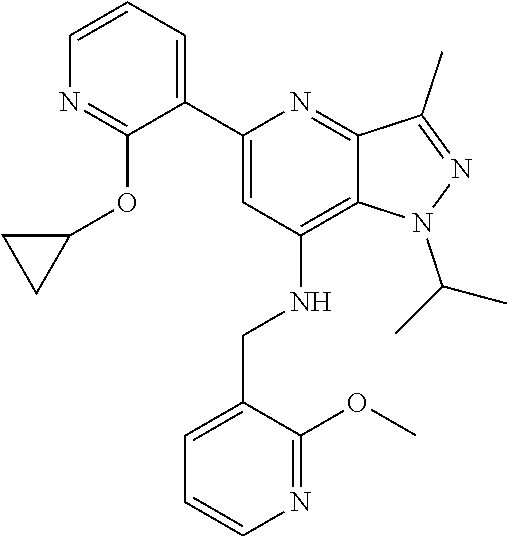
CC(N1C2=C(NCC3=CC=CN=C3OC)C=C(C3=CC=CN=C3OC3CC3)N=C2C(C)=N1)C
